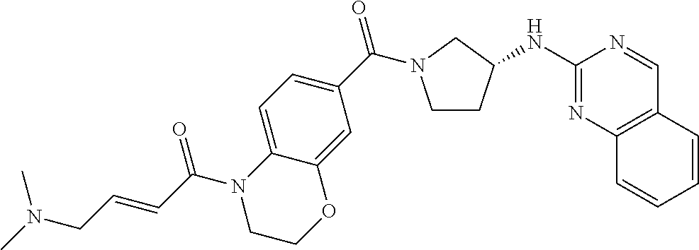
C1CC(NC2=NC3=C(C=N2)C=CC=C3)CN1C(C1=CC=C2C(=C1)OCCN2C(=O)C=CCN(C)C)=O
